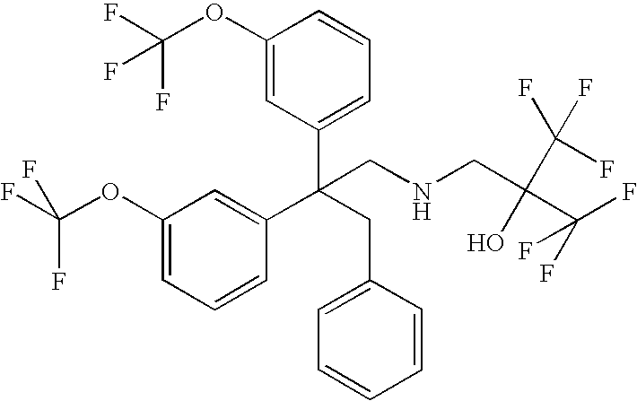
C1(OC(F)(F)F)=CC(C(CC2=CC=CC=C2)(CNCC(C(F)(F)F)(O)C(F)(F)F)C2=CC(OC(F)(F)F)=CC=C2)=CC=C1
